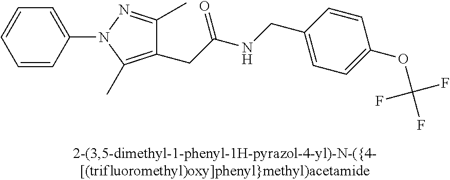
C1=CC(N2N=C(C)C(CC(NCC3=CC=C(OC(F)(F)F)C=C3)=O)=C2C)=CC=C1
